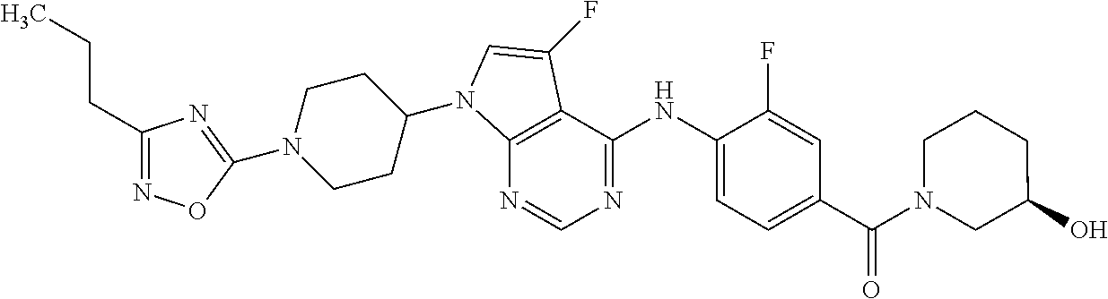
C1(CCC)=NOC(N2CCC(N3C4=C(C(NC5=CC=C(C(N6CC(O)CCC6)=O)C=C5F)=NC=N4)C(F)=C3)CC2)=N1
